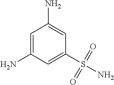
C1=C(N)C=C(S(N)(=O)=O)C=C1N
